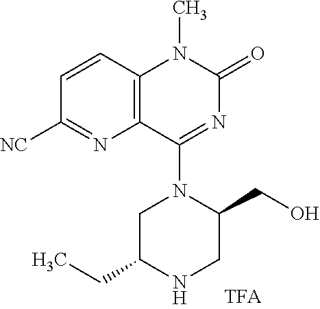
N1(C)C(=O)N=C(N2C(CO)CNC(CC)C2)C2=C1C=CC([NC])=N2
